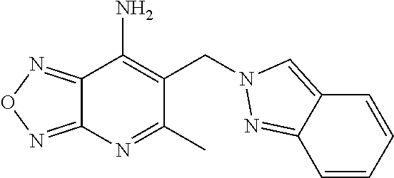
C12=NON=C1N=C(C)C(CN1N=C3C(=C1)C=CC=C3)=C2N
